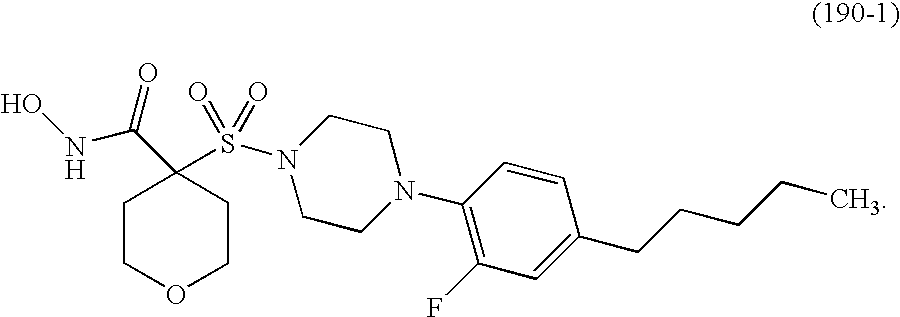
C1COCCC1(C(=O)NO)S(=O)(=O)N1CCN(C2=C(F)C=C(CCCCC)C=C2)CC1
